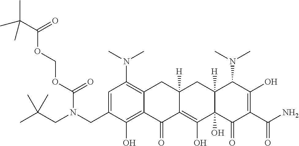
C1=C(CN(CC(C)(C)C)C(=O)OCOC(=O)C(C)(C)C)C(O)=C2C(=C1N(C)C)CC1([H])C(=C(O)C3(O)C([H])(C1)C(N(C)C)C(O)=C(C(N)=O)C3=O)C2=O
